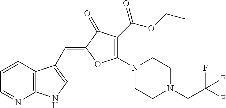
C1=CC2=C(N=C1)NC=C2C=C1C(=O)C(C(=O)OCC)=C(N2CCN(CC(F)(F)F)CC2)O1
